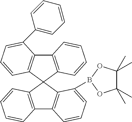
C12=C(C3(C4=C1C(C1=CC=CC=C1)=CC=C4)C1=C(C4=C3C(B3OC(C)(C)C(C)(C)O3)=CC=C4)C=CC=C1)C=CC=C2
